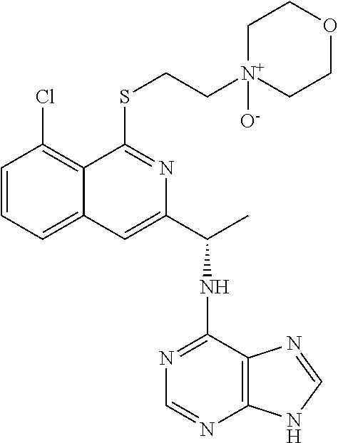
C1=CC=C2C(=C1Cl)C(SCC[N+]1([O-])CCOCC1)=NC(C(NC1=NC=NC3=C1N=CN3)C)=C2
